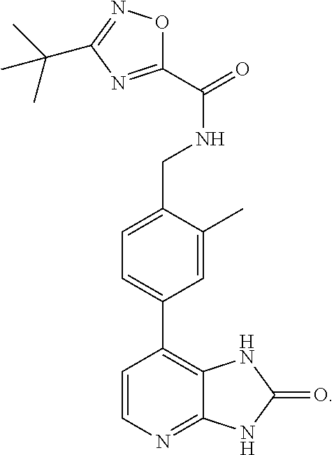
C1=CN=C2C(=C1C1=CC=C(CNC(C3=NC(C(C)(C)C)=NO3)=O)C(C)=C1)NC(=O)N2
